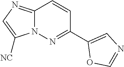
C1(C2=CN=CO2)=NN2C(=NC=C2[NC])C=C1
